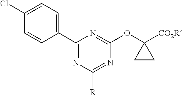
C1(Cl)=CC=C(C2=NC([R])=NC(OC3([CO2R])CC3)=N2)C=C1
